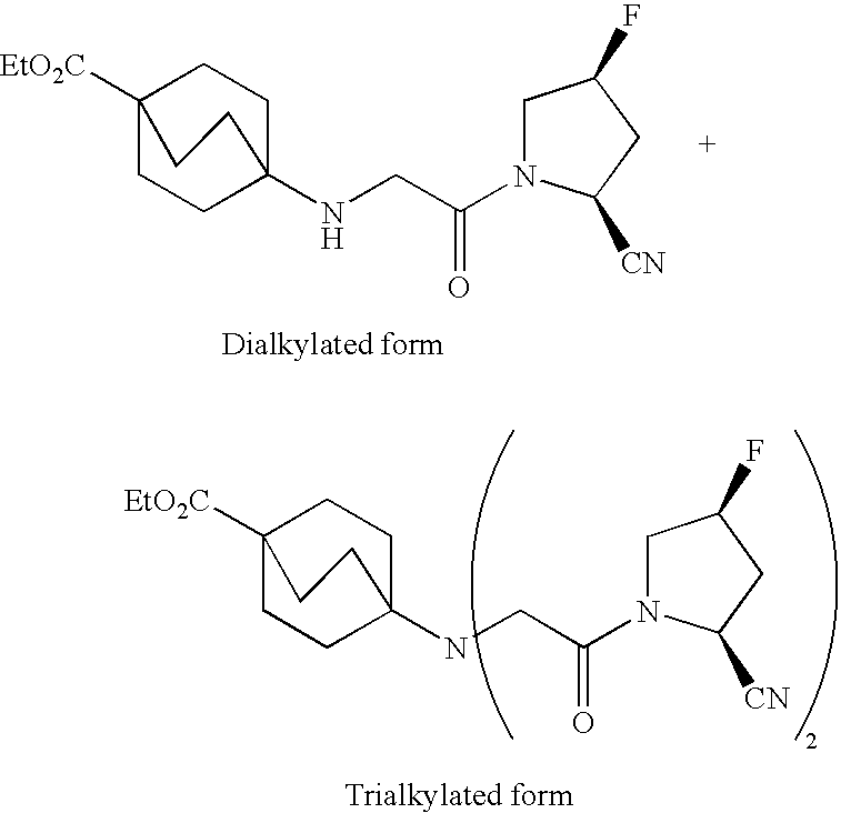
C1CC2(NCC(N3CC(F)CC3[CN])=O)CCC1([EtO2C])CC2.C1CC2(NCC(N3CC(F)CC3[CN])=O)CCC1([EtO2C])CC2
